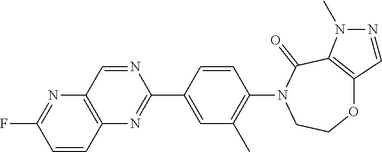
C12=C(N=C(C3=CC(C)=C(N4CCOC5=C(C4=O)N(C)N=C5)C=C3)N=C1)C=CC(F)=N2
